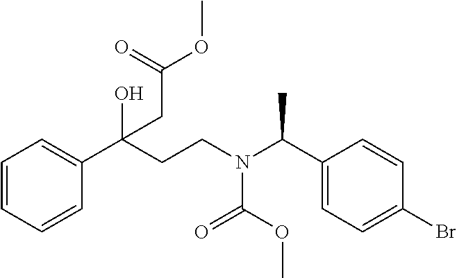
C1=CC=CC(C(CCN(C(C2=CC=C(Br)C=C2)C)C(OC)=O)(O)CC(OC)=O)=C1
